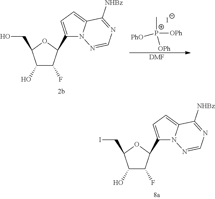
C1(O)C(F)C(C2=CC=C3N2N=CN=C3[NHBz])OC1CI.C1(O)C(F)C(C2=CC=C3N2N=CN=C3[NHBz])OC1CO.[P+]([OPh])([OPh])([PhO])C.[I-].[DMF]
